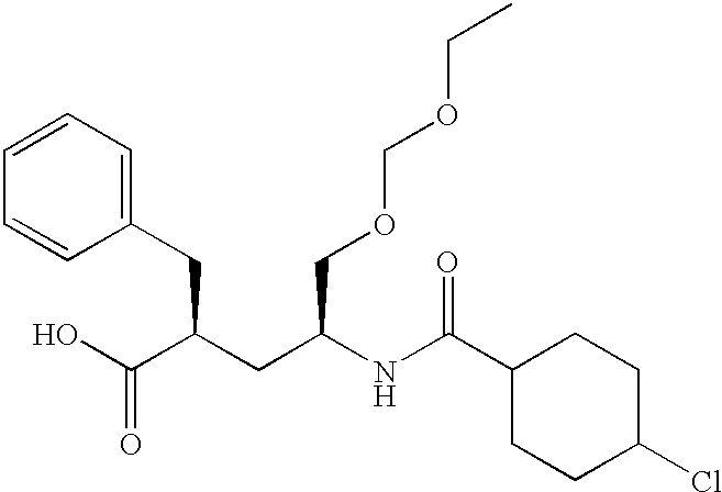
OC(C(CC1=CC=CC=C1)CC(NC(C1CCC(Cl)CC1)=O)COCOCC)=O
